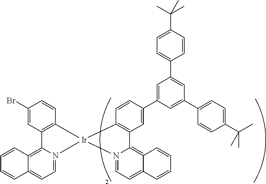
C1(Br)=CC2=C(C=C1)[Ir]1(N3=CC=C4C(=C23)C=CC=C4)C2=C(C=C(C3=CC(C4=CC=C(C(C)(C)C)C=C4)=CC(C4=CC=C(C(C)(C)C)C=C4)=C3)C=C2)C2=C3C(=CC=N21)C=CC=C3
